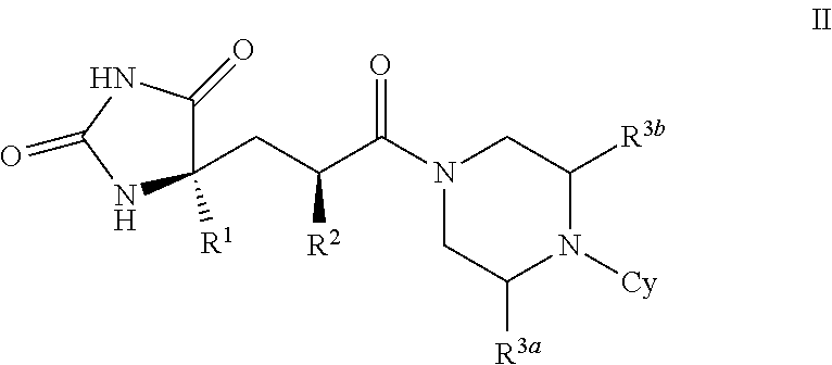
N1(C(C([R2])CC2([R1])C(=O)NC(=O)N2)=O)CC([R3a])N([Cy])C([R3])C1
